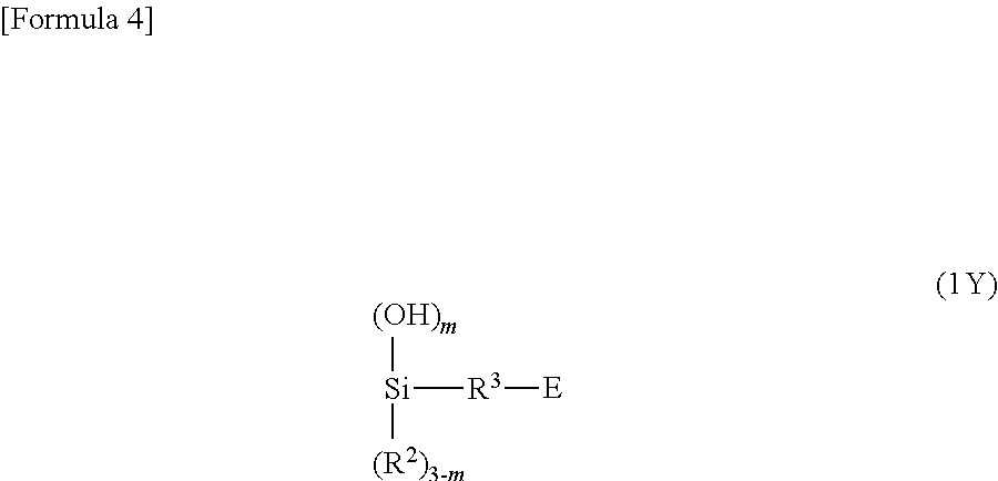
[Si]([R3][E])([(OH)m])[(R2)3-m]
